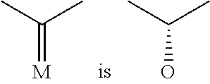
CC(C)O.CC(C)=[M]
